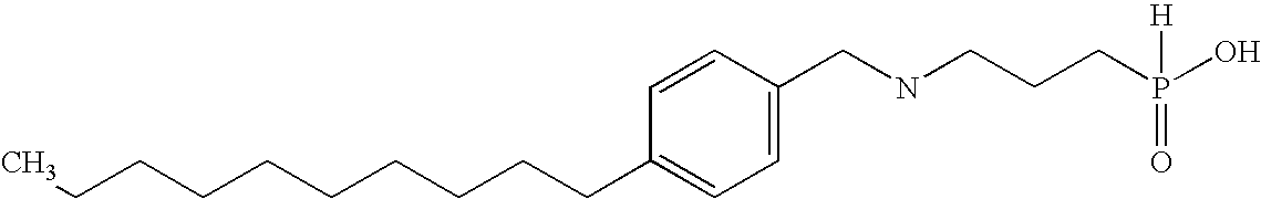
C(C1=CC=C(CNCCCP(O)(=O)[H])C=C1)CCCCCCCCC
